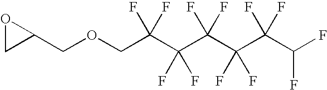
C(OCC(C(C(C(C(C(F)F)(F)F)(F)F)(F)F)(F)F)(F)F)C1OC1
